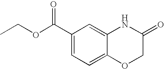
N1C2=CC(C(OCC)=O)=CC=C2OCC1=O
